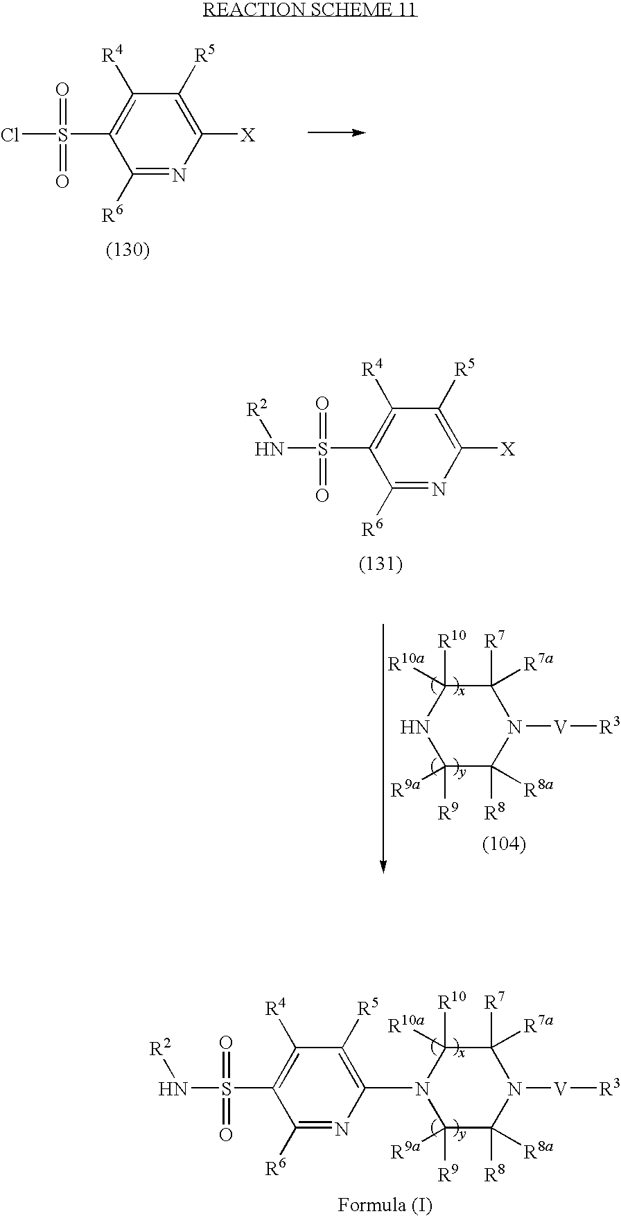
C1([R10])([R10a])C([R7])([R7a])N([V][R3])C([R8])([R8a])C([R9])([R9a])N1C1=C([R5])C([R4])=C(S(N[R2])(=O)=O)C([R6])=N1.C1([R10])([R10a])C([R7])([R7a])N([V][R3])C([R8])([R8a])C([R9])([R9a])N1.C1([R4])=C(S(N[R2])(=O)=O)C([R6])=NC([X])=C1[R5].C1([R4])=C(S(Cl)(=O)=O)C([R6])=NC([X])=C1[R5]
